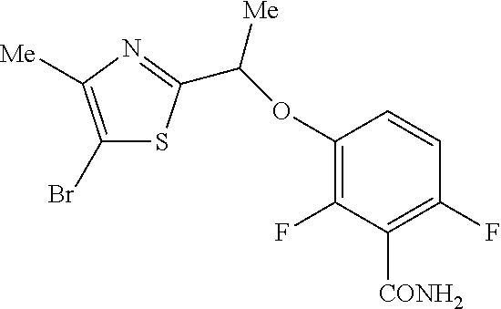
C1(Br)=C([Me])N=C(C(OC2=C(F)C([CONH2])=C(F)C=C2)[Me])S1
